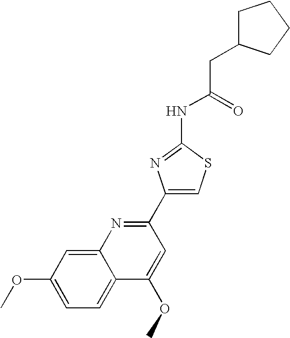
C1=C(OC)C=C2C(=C1)C(OC)=CC(C1=CSC(NC(CC3CCCC3)=O)=N1)=N2
